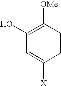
C1=CC([OMe])=C(O)C=C1[X]
